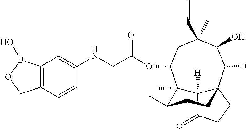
C12([H])C(=O)CCC13C(C)C(O)C(C)(C=C)CC(OC(CNC1=CC4=C(C=C1)COB4O)=O)C2(C)C(C)CC3
